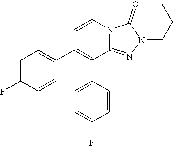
C1=C(C2=C(C3=CC=C(F)C=C3)C=CN3C2=NN(CC(C)C)C3=O)C=CC(F)=C1
